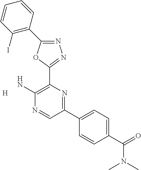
[H].N1=C(C2=C(I)C=CC=C2)OC(C2=C(N)N=CC(C3=CC=C(C(=O)N(C)C)C=C3)=N2)=N1
